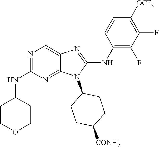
N1=C(NC2CCOCC2)N=C2C(=C1)N=C(NC1=C(F)C(F)=C([OCF3])C=C1)N2C1CCC([CONH2])CC1
